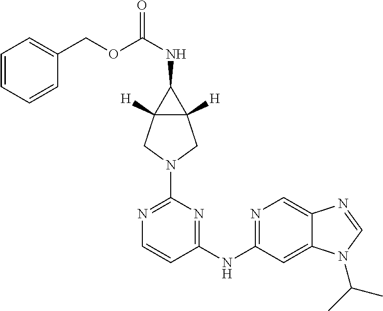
N1=C(N2CC3([H])C([H])(C2)C3NC(OCC2=CC=CC=C2)=O)N=C(NC2=NC=C3C(=C2)N(C(C)C)C=N3)C=C1
